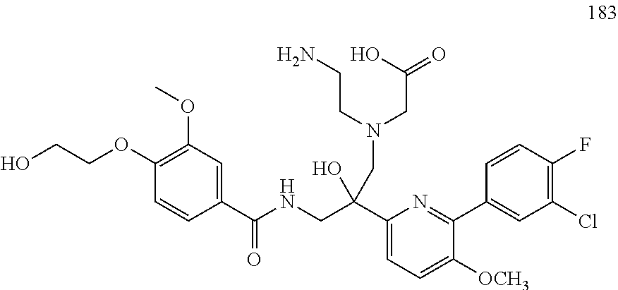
C1(OCCO)=C(OC)C=C(C(NCC(C2=CC=C([OCH3])C(C3=CC(Cl)=C(F)C=C3)=N2)(CN(CC(O)=O)CCN)O)=O)C=C1
